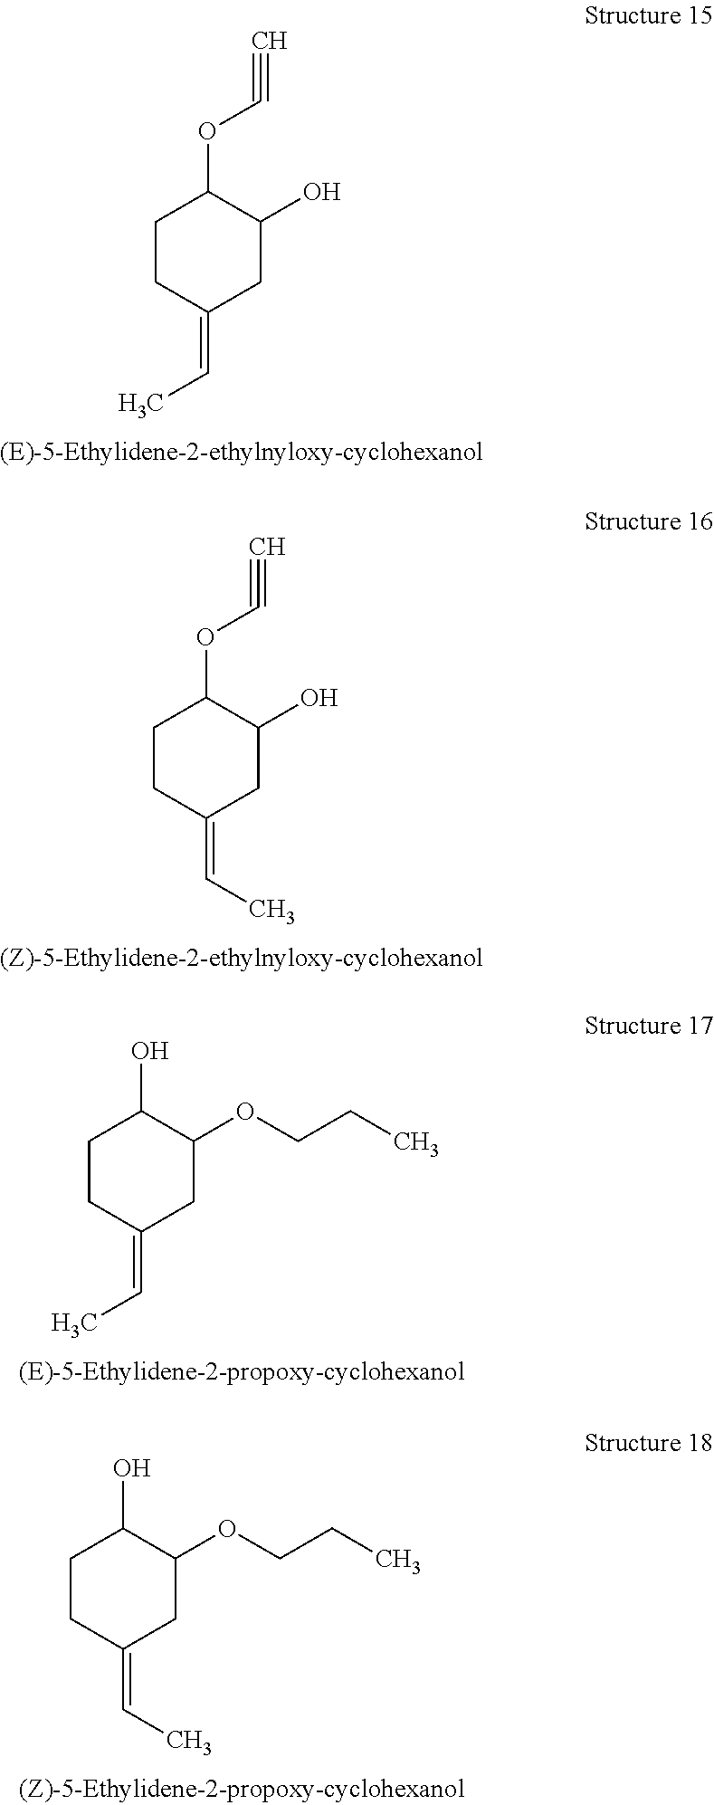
C1CC(=CC)CC(O)C1OC#C.C1CC(=CC)CC(O)C1OC#C.C1CC(=CC)CC(OCCC)C1O.C1CC(=CC)CC(OCCC)C1O
